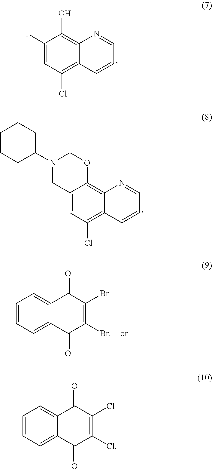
C12=CC(Cl)=C3C(=C1OCN(C1CCCCC1)C2)N=CC=C3.C1(I)=CC(Cl)=C2C(=C1O)N=CC=C2.C1=CC=C2C(=C1)C(=O)C(Br)=C(Br)C2=O.C1=CC=C2C(=C1)C(=O)C(Cl)=C(Cl)C2=O
